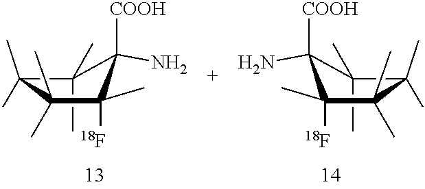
C1(C)(C)C(C)(C)C(C)(C)C(C)([18F])C1([COOH])N.C1(C)(C)C(C)(C)C(C)(C)C(C)([18F])C1([COOH])N
